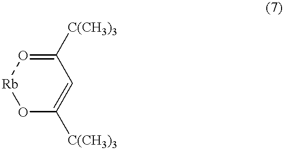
C1([C(CH3)3])=O[Rb]OC([C(CH3)3])=C1
